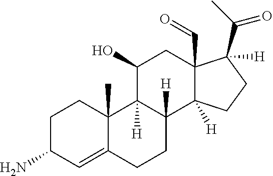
C1C(N)C=C2C(C)(C1)C1([H])C([H])(CC2)C2([H])C(C=O)(CC1O)C([H])(C(C)=O)CC2
